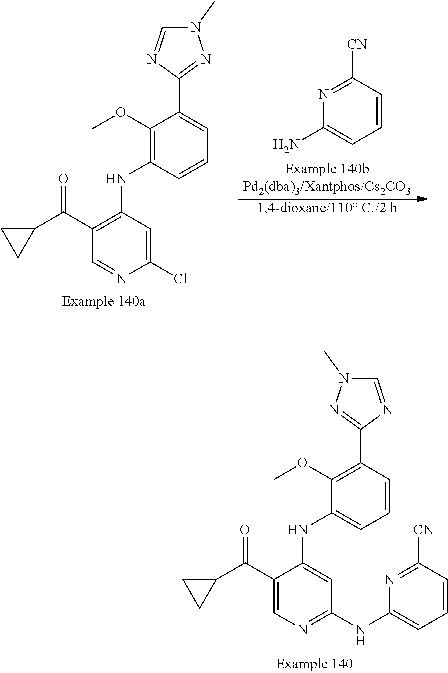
C1(OC)=C(NC2=C(C(C3CC3)=O)C=NC(Cl)=C2)C=CC=C1C1=NN(C)C=N1.N1=C([CN])C=CC=C1N.C1(OC)=C(C2=NN(C)C=N2)C=CC=C1NC1=CC(NC2=CC=CC([CN])=N2)=NC=C1C(C1CC1)=O
